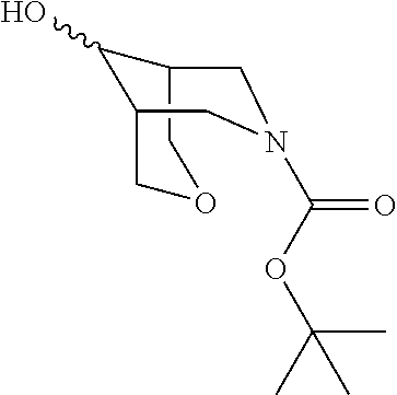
C1N(C(OC(C)(C)C)=O)CC2C(O)C1COC2
